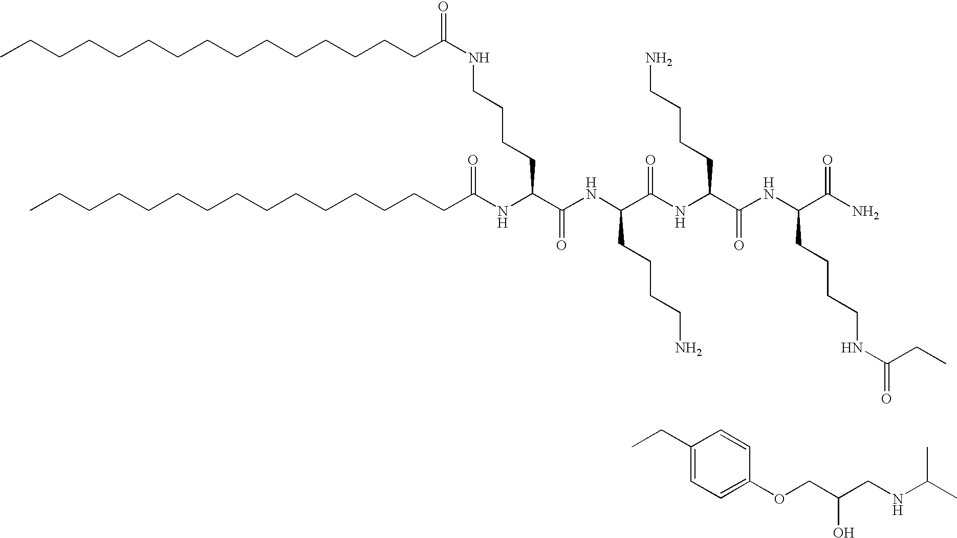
CCCCCCCCCCCCCCCC(NC(C(NC(C(NC(C(NC(C(N)=O)CCCCNC(=O)CC)=O)CCCCN)=O)CCCCN)=O)CCCCNC(CCCCCCCCCCCCCCC)=O)=O.C(C1=CC=C(OCC(CNC(C)C)O)C=C1)C
